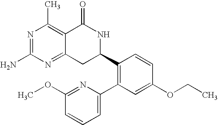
N1=C(N)N=C2C(=C1C)C(=O)NC(C1=C(C3=CC=CC(OC)=N3)C=C(OCC)C=C1)C2
